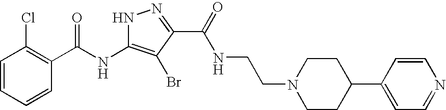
C1=CC=CC(C(NC2=C(Br)C(C(=O)NCCN3CCC(C4=CC=NC=C4)CC3)=NN2)=O)=C1Cl
